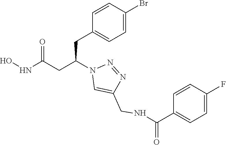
C1(CC(CC(NO)=O)N2C=C(CNC(C3=CC=C(F)C=C3)=O)N=N2)=CC=C(Br)C=C1
